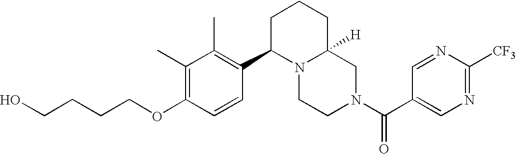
C(OC1=C(C)C(C)=C(C2N3C([H])(CN(C(=O)C4=CN=C([CF3])N=C4)CC3)CCC2)C=C1)CCCO
